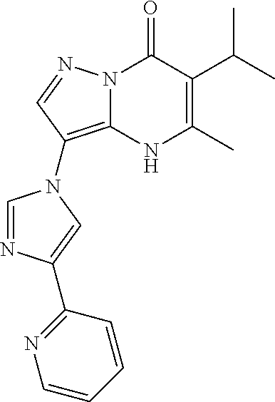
C1=NC(C2=NC=CC=C2)=CN1C1=C2N(C(=O)C(C(C)C)=C(C)N2)N=C1
